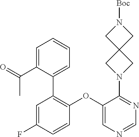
C1=NC=C(OC2=C(C3=CC=CC=C3C(C)=O)C=C(F)C=C2)C(N2CC3(C2)CN([Boc])C3)=N1
